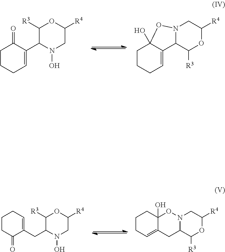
C1(C2=CCCCC2=O)N(O)CC([R4])OC1[R3].C1CCC=C2C1(O)ON1C2C([R3])OC([R4])C1.C1(CC2=CCCCC2=O)N(O)CC([R4])OC1[R3].C12C([R3])OC([R4])CN1OC1(O)C(=CCCC1)C2
